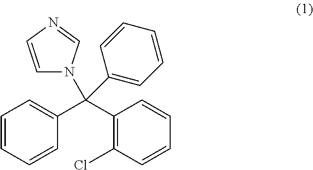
C1=CN=CN1C(C1=CC=CC=C1)(C1=CC=CC=C1)C1=C(Cl)C=CC=C1
